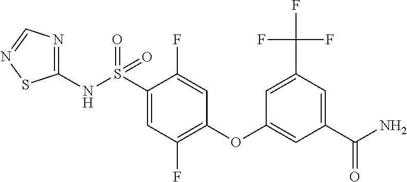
C1(NS(C2=CC(F)=C(OC3=CC(C(N)=O)=CC(C(F)(F)F)=C3)C=C2F)(=O)=O)=NC=NS1
